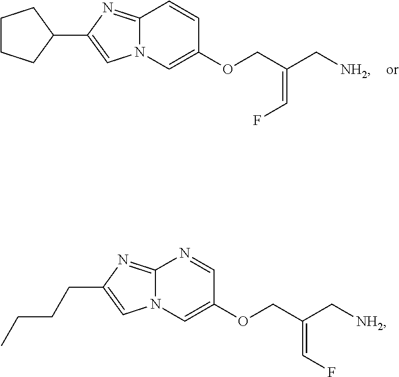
C12=NC(C3CCCC3)=CN1C=C(OCC(C[NH2])=CF)C=C2.C12=NC(CCCC)=CN1C=C(OCC(C[NH2])=CF)C=N2
